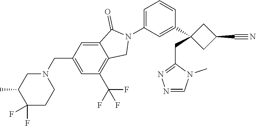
C1=NN=C(CC2(C3=CC(N4C(=O)C5=CC(CN6CC(C)C(F)(F)CC6)=CC(C(F)(F)F)=C5C4)=CC=C3)CC(C#N)C2)N1C
